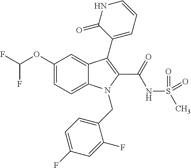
C1(OC(F)F)=CC=C2C(=C1)C(C1=CC=CNC1=O)=C(C(NS(C)(=O)=O)=O)N2CC1=CC=C(F)C=C1F
